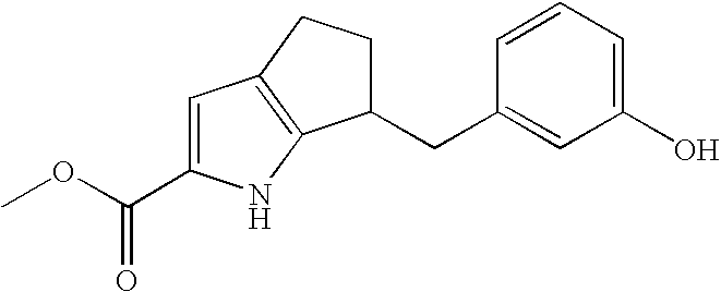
C1=C(C(OC)=O)NC2=C1CCC2CC1=CC(O)=CC=C1
